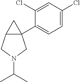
C1=C(Cl)C=C(Cl)C(C23C(CN(C(C)C)C2)C3)=C1
